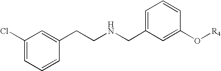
C(CNCC1=CC=CC(O[R4])=C1)C1=CC(Cl)=CC=C1
